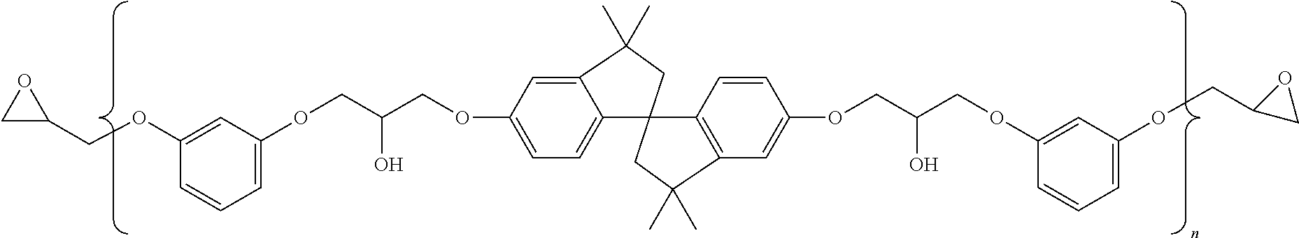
C12=CC(OCC(COC3=CC=CC(OCC4OC4)=C3)O)=CC=C1C1(CC2(C)C)C2=C(C=C(OCC(COC3=CC(OCC4CO4)=CC=C3)O)C=C2)C(C)(C)C1
